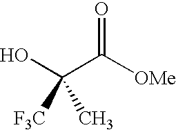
OC(C([OMe])=O)([F3C])C
